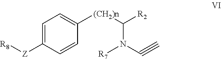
C1=C([Z][R8])C=CC([(CH2)n]C([R2])N(C#C)[R7])=C1
